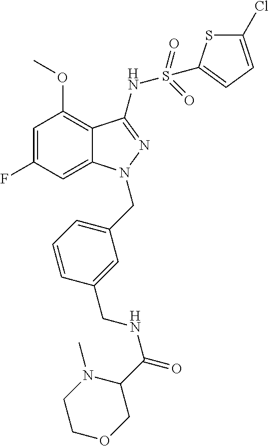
C1=C(F)C=C2C(=C1OC)C(NS(C1=CC=C(Cl)S1)(=O)=O)=NN2CC1=CC=CC(CNC(=O)C2N(C)CCOC2)=C1
